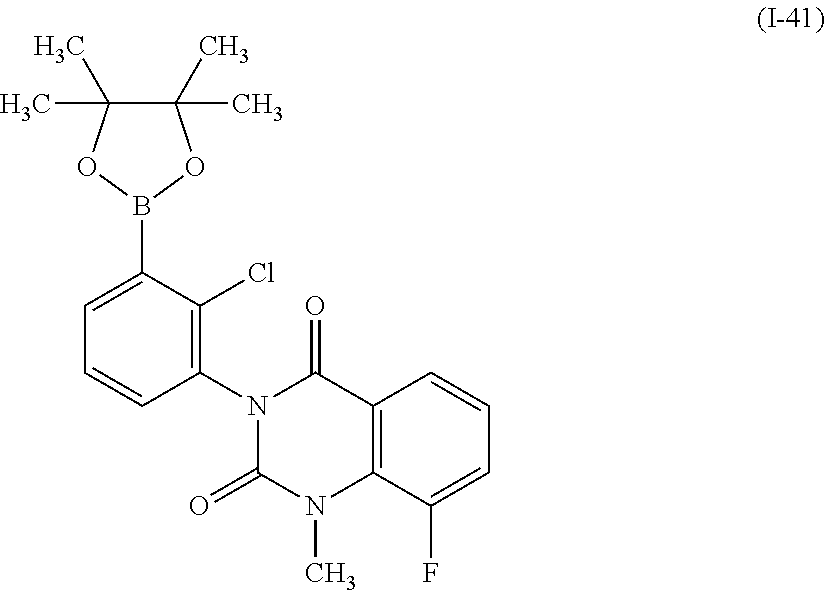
C12=C(C(F)=CC=C1)N(C)C(=O)N(C1=C(Cl)C(B3OC(C)(C)C(C)(C)O3)=CC=C1)C2=O
